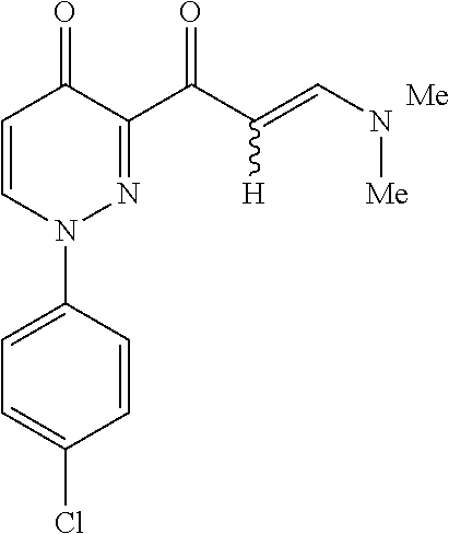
C1=C(Cl)C=CC(N2N=C(C(C(=CN[Me])[H])=O)C(=O)C=C2)=C1
